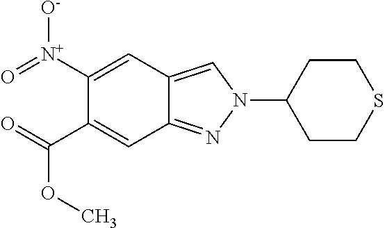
C1([N+](=O)[O-])=CC2=CN(C3CCSCC3)N=C2C=C1C(=O)OC
